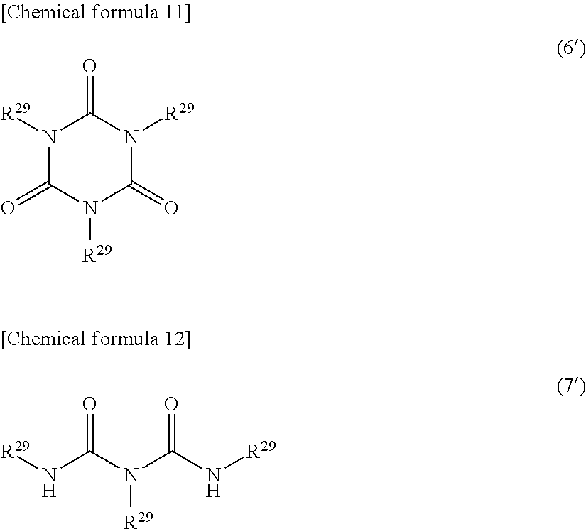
N1([R29])C(=O)N([R29])C(=O)N([R29])C1=O.[R29]NC(N(C(N[R29])=O)[R29])=O
